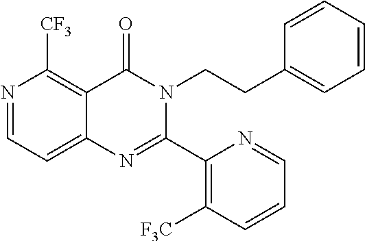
N1=CC=C2C(=C1[CF3])C(=O)N(CCC1=CC=CC=C1)C(C1=C([F3C])C=CC=N1)=N2
